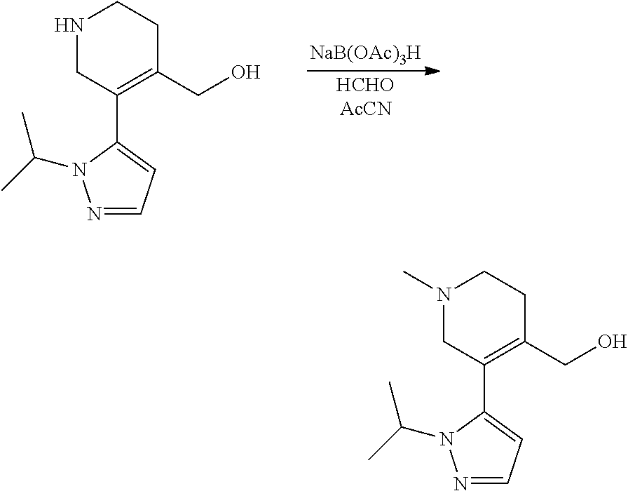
N1CC(C2=CC=NN2C(C)C)=C(CO)CC1.[NaB(OAc)3H].[HCHOAcCN].N1(C)CC(C2=CC=NN2C(C)C)=C(CO)CC1
